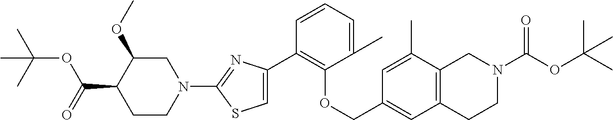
C1(C2=C(OCC3=CC4=C(C(C)=C3)CN(C(=O)OC(C)(C)C)CC4)C(C)=CC=C2)=CSC(N2CC(OC)C(C(=O)OC(C)(C)C)CC2)=N1
